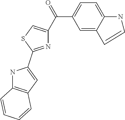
N1C2=C(C=C1C1=NC(C(=O)C3=CC=C4C(=C3)C=CN4)=CS1)C=CC=C2
